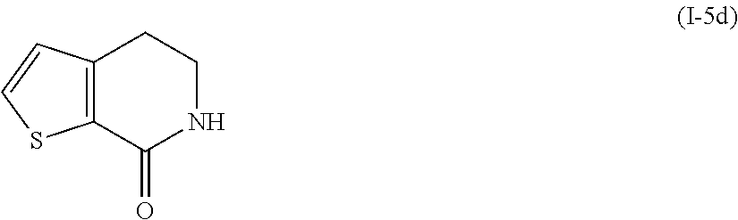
C12=C(C=CS1)CCNC2=O
